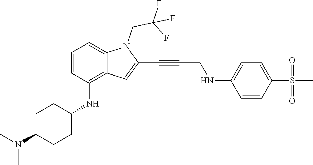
C(C#CC1=CC2=C(NC3CCC(N(C)C)CC3)C=CC=C2N1CC(F)(F)F)NC1=CC=C(S(C)(=O)=O)C=C1
